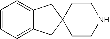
C1=CC=C2C(=C1)CC1(C2)CCNCC1
